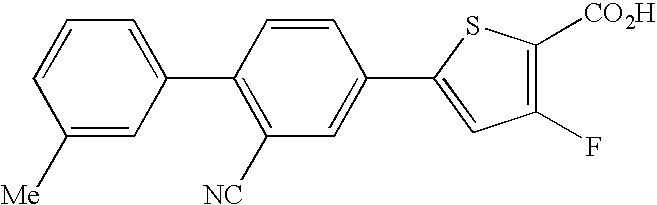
C1([Me])=CC(C2=C([NC])C=C(C3=CC(F)=C([CO2H])S3)C=C2)=CC=C1
